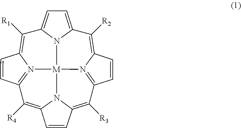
C12=CC=C3N1[M]14N5=C(C=CC5=C2[R2])C([R3])=C2N1C(=C([R4])C1=N4C(=C3[R1])C=C1)C=C2
